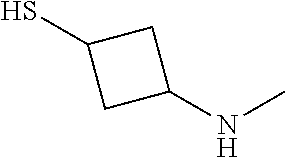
C1(NC)CC(S)C1
